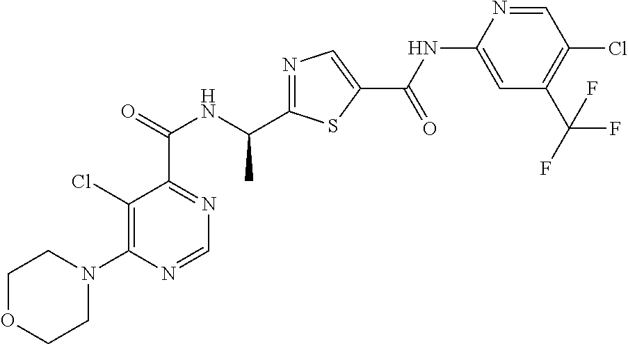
C1(Cl)=C(N2CCOCC2)N=CN=C1C(NC(C1=NC=C(C(=O)NC2=CC(C(F)(F)F)=C(Cl)C=N2)S1)C)=O
